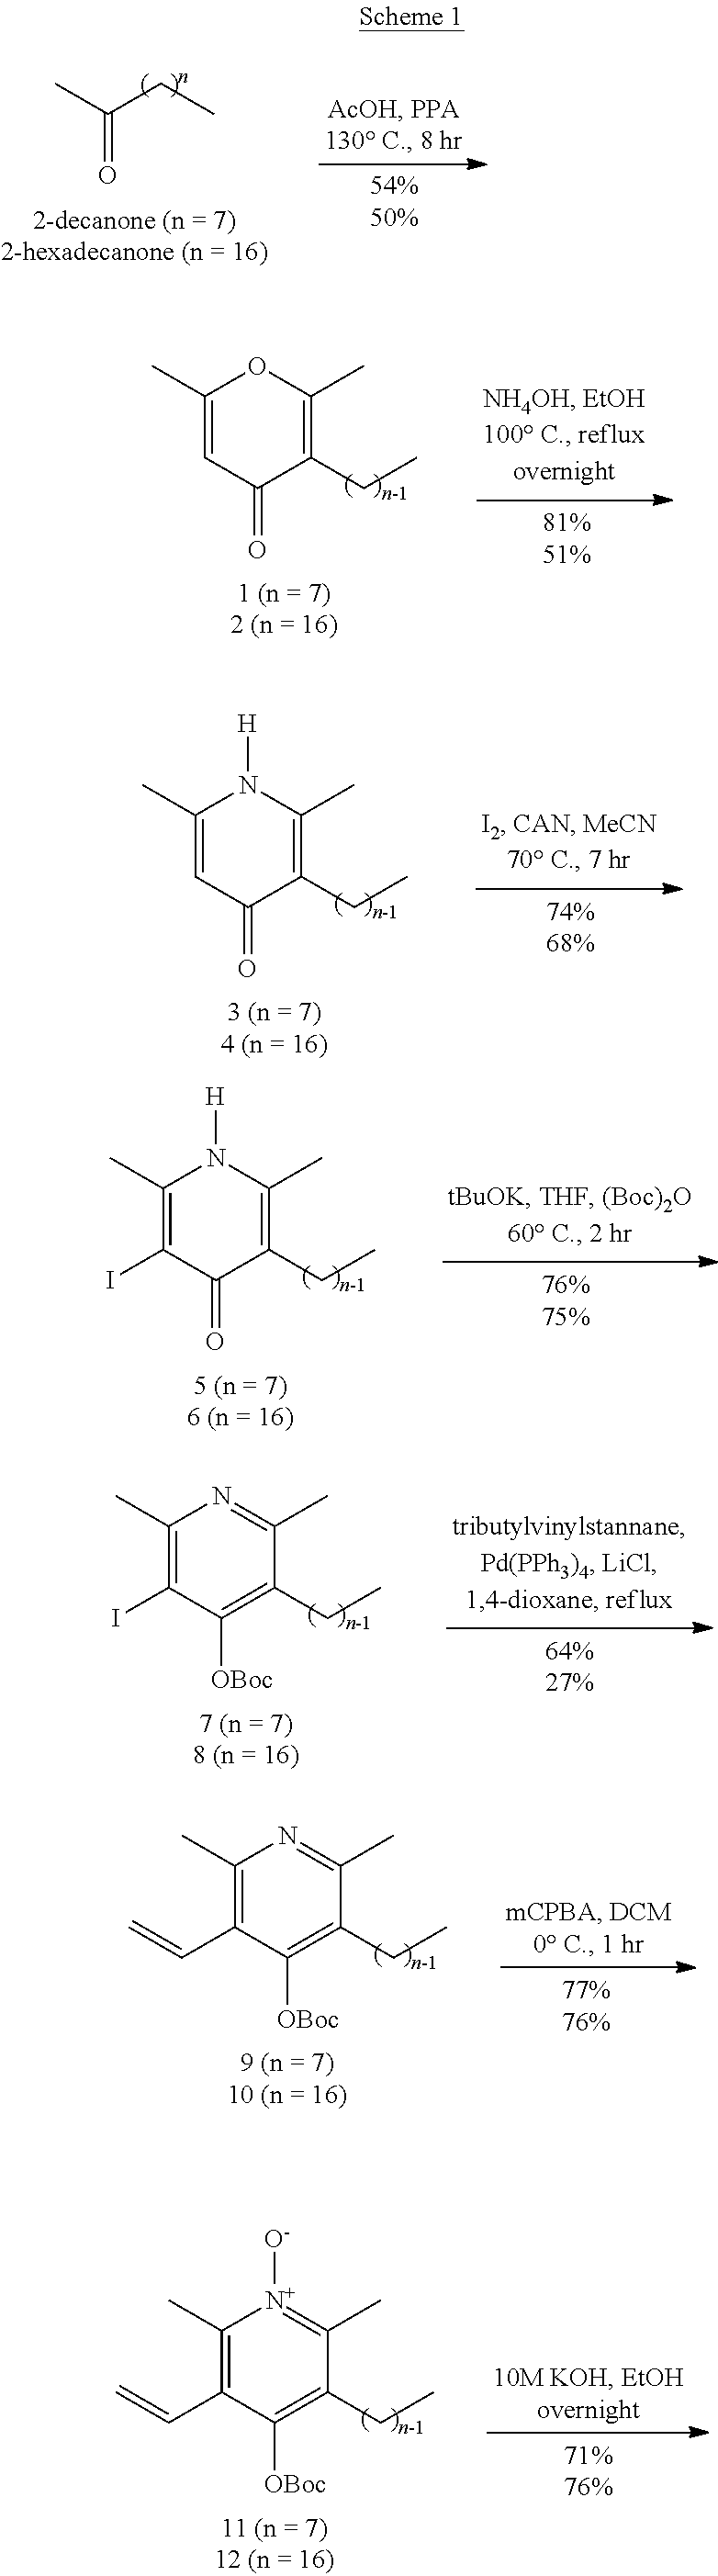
C(=O)(C)CC.C1(C)=CC(=O)C(CC)=C(C)O1.C1(C)=CC(=O)C(CC)=C(C)N1[H].C1(C)=C(I)C(=O)C(CC)=C(C)N1[H].C1(C)=C(I)C([OBoc])=C(CC)C(C)=N1.C1(C)=C(C=C)C([OBoc])=C(CC)C(C)=N1.C1(C)=C(C=C)C([OBoc])=C(CC)C(C)=[N+]1[O-]
